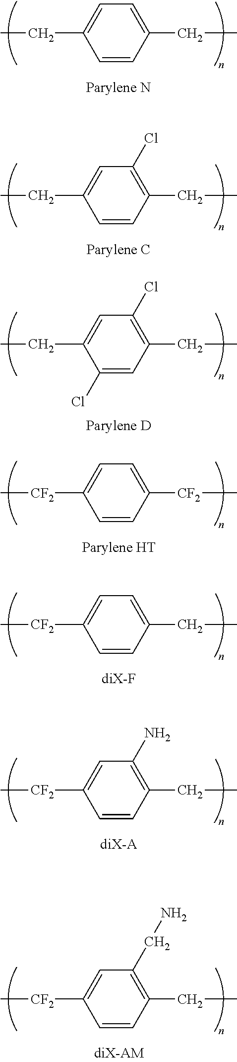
C1=C(CC)C=CC(CC)=C1.C1=C(CC)C=CC(CC)=C1Cl.C1=C(CC)C(Cl)=CC(CC)=C1Cl.C1=C([CF2]C)C=CC([CF2]C)=C1.C1=C([CF2]C)C=CC(CC)=C1.C1=C([CF2]C)C=CC(CC)=C1N.C1=C([CF2]C)C=CC(CC)=C1CN
